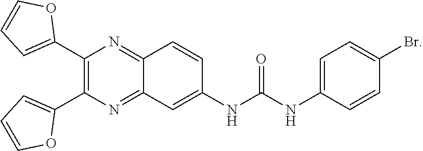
C1=C(Br)C=CC(NC(NC2=CC3=NC(C4=CC=CO4)=C(C4=CC=CO4)N=C3C=C2)=O)=C1
